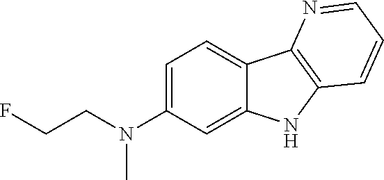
N(C1=CC=C2C(=C1)NC1=C2N=CC=C1)(CCF)C
